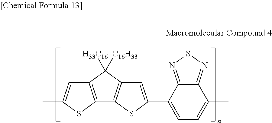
C1=C(C)SC2=C1C([H33C16])([C16H33])C1=C2SC(C2=CC=C(C)C3=NSN=C23)=C1
